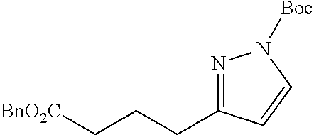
N1=C(CCC[BnO2C])C=CN1[Boc]
